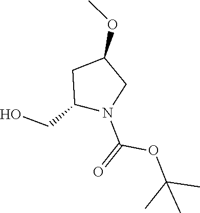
C(C1N(C(=O)OC(C)(C)C)CC(OC)C1)O
